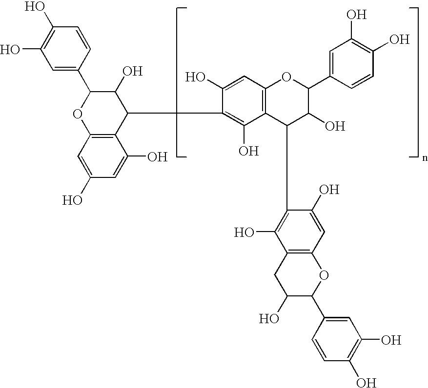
C1(O)=CC2=C(C(O)=C1)C(C1=C(O)C3=C(C=C1O)OC(C1=CC(O)=C(O)C=C1)C(O)C3C1=C(O)C3=C(C=C1O)OC(C1=CC(O)=C(O)C=C1)C(O)C3)C(O)C(C1=CC(O)=C(O)C=C1)O2
